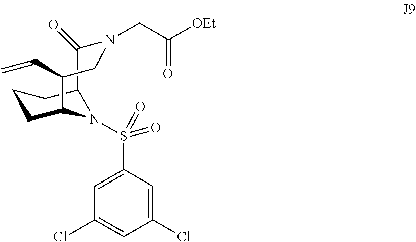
C([OEt])(=O)CN1C(=O)C2N(S(=O)(C3=CC(Cl)=CC(Cl)=C3)=O)C(CCC2)C(C=C)C1
